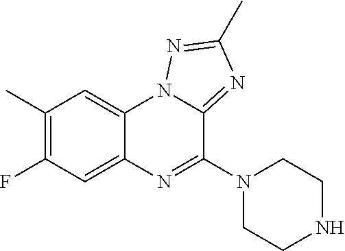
C1(C)=C(F)C=C2C(=C1)N1C(=NC(C)=N1)C(N1CCNCC1)=N2
